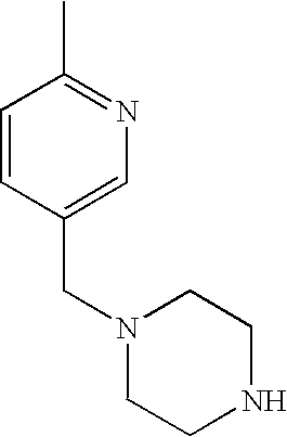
CC1=NC=C(CN2CCNCC2)C=C1
